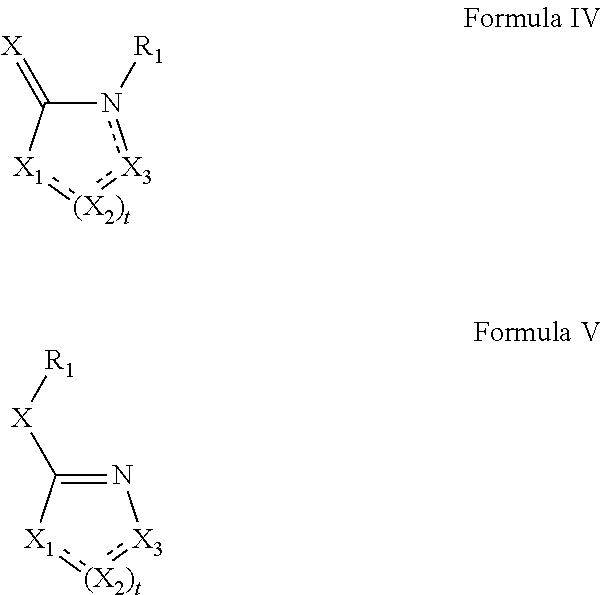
n1([R1])[X3]:[(X2)t]:[X1]C1=[X].N1=C([X][R1])[X1]:[(X2)t]:[X3]1
